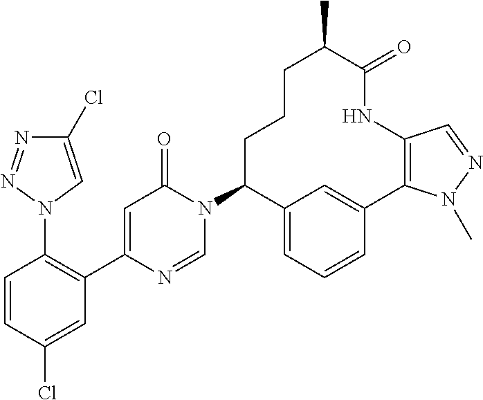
C1=CC(Cl)=CC(C2=CC(=O)N(C3C4=CC=CC(=C4)C4=C(C=NN4C)NC(=O)C(C)CCC3)C=N2)=C1N1C=C(Cl)N=N1
